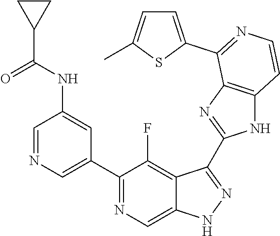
C1=NC=C(C2=NC=C3C(=C2F)C(C2=NC4=C(N2)C=CN=C4C2=CC=C(C)S2)=NN3)C=C1NC(C1CC1)=O
